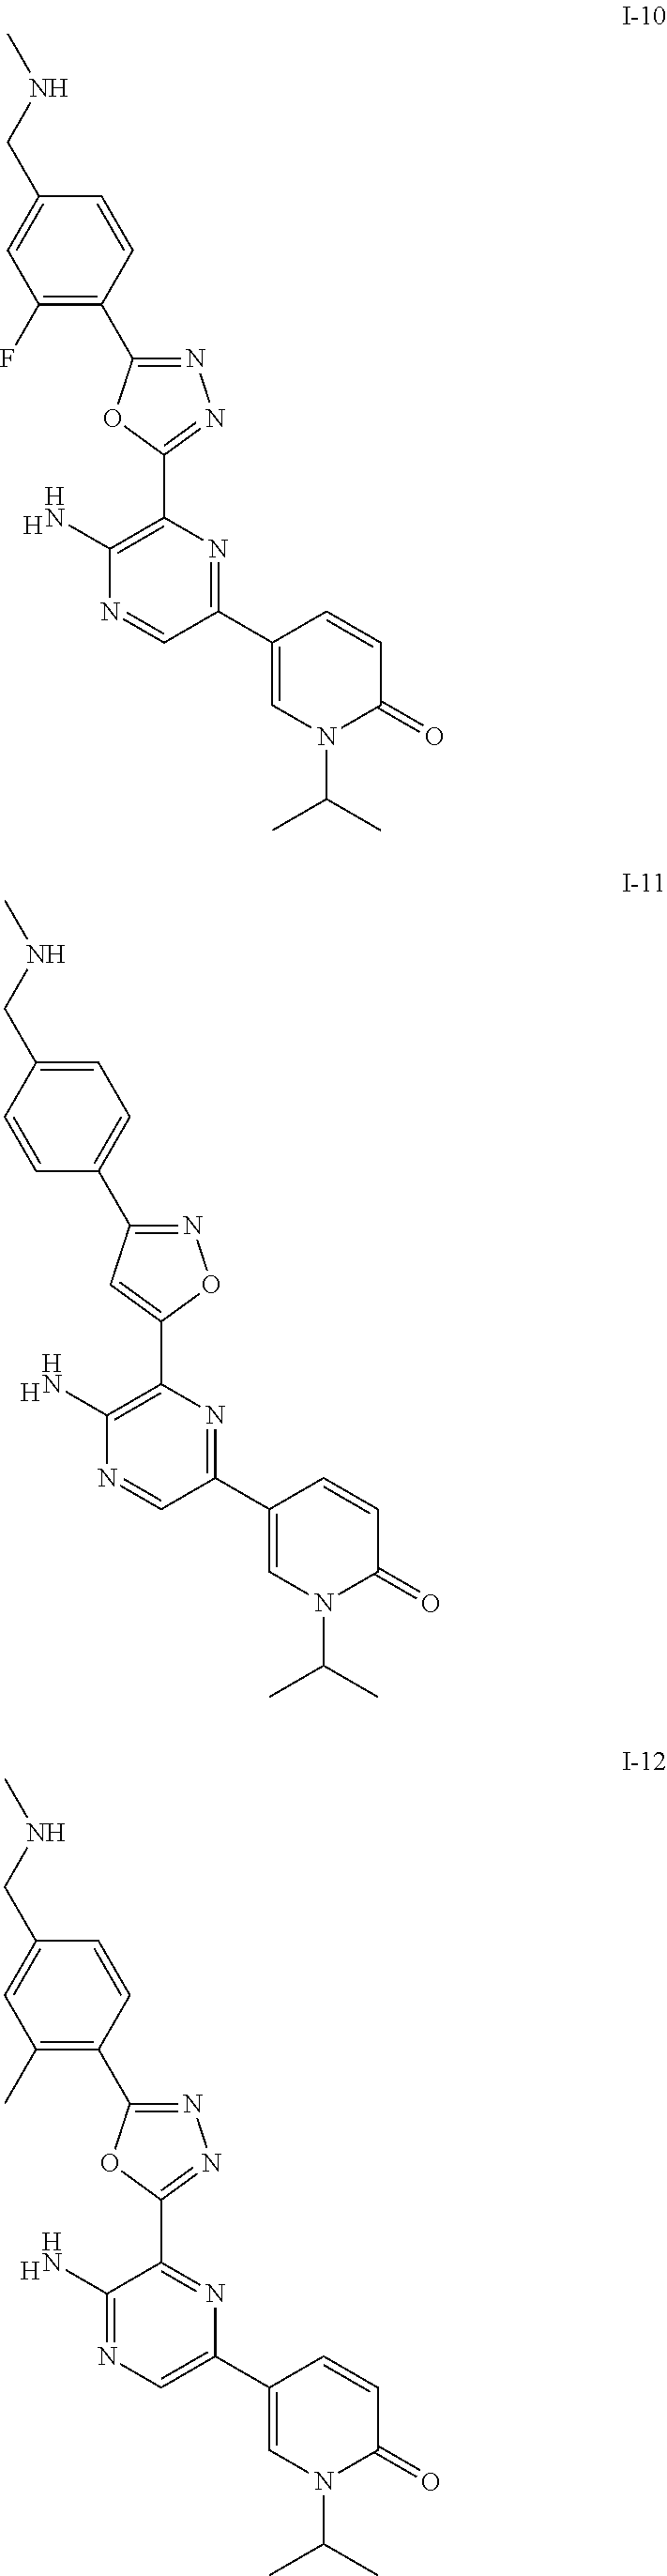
N1=C(C2=C(F)C=C(CNC)C=C2)OC(C2=C(N)N=CC(C3=CN(C(C)C)C(=O)C=C3)=N2)=N1.[H].N1=C(C2=CC=C(CNC)C=C2)C=C(C2=C(N)N=CC(C3=CN(C(C)C)C(=O)C=C3)=N2)O1.[H].N1=C(C2=C(C)C=C(CNC)C=C2)OC(C2=NC(C3=CN(C(C)C)C(=O)C=C3)=CN=C2N)=N1.[H]
